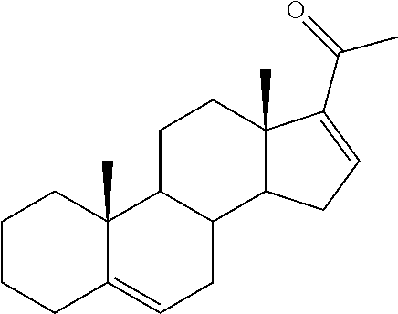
C1CCC2=CCC3C(C2(C)C1)CCC1(C)C3CC=C1C(C)=O
